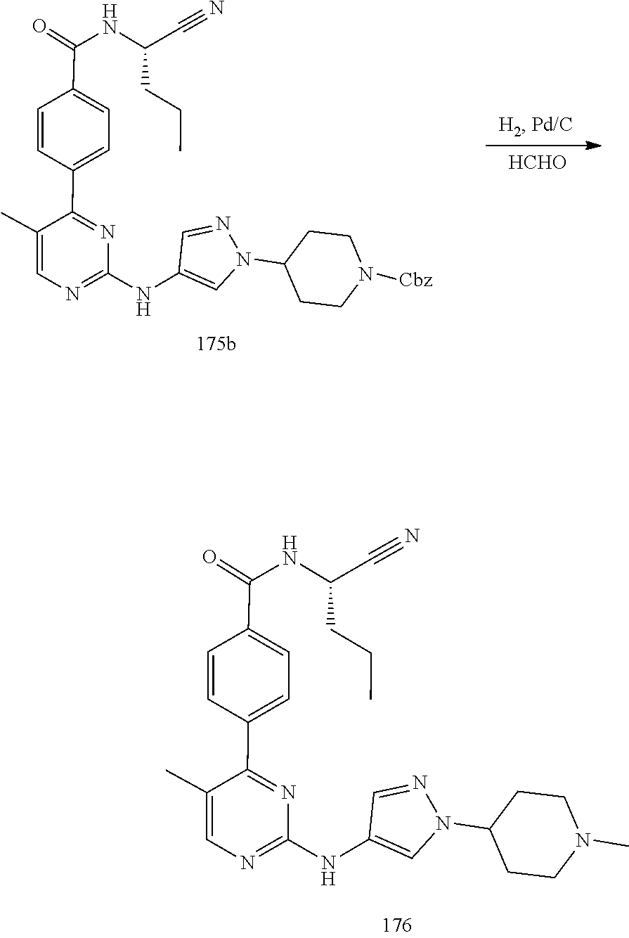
C1=NN(C2CCN([Cbz])CC2)C=C1NC1=NC=C(C)C(C2=CC=C(C(NC(C#N)CCC)=O)C=C2)=N1.[HCHO].C1=NN(C2CCN(C)CC2)C=C1NC1=NC=C(C)C(C2=CC=C(C(NC(C#N)CCC)=O)C=C2)=N1
